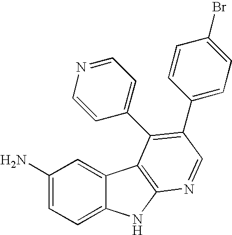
C1(N)=CC=C2C(=C1)C1=C(N2)N=CC(C2=CC=C(Br)C=C2)=C1C1=CC=NC=C1
